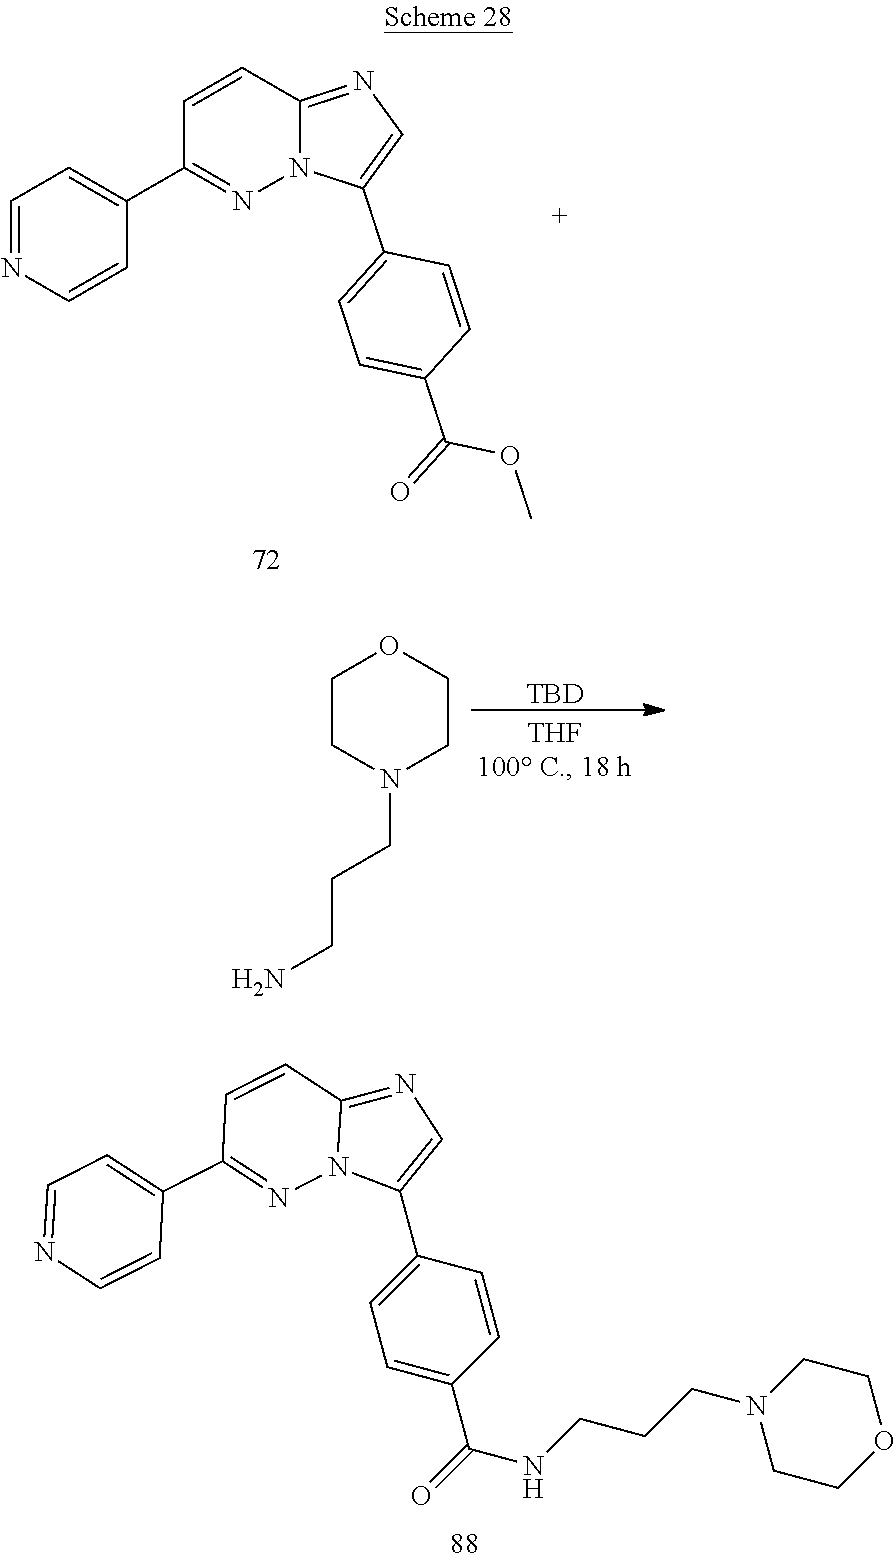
C1(C2=CN=C3N2N=C(C2=CC=NC=C2)C=C3)=CC=C(C(=O)NCCCN2CCOCC2)C=C1.C1=NC=CC(C2=NN3C(=NC=C3C3=CC=C(C(=O)OC)C=C3)C=C2)=C1.[TBD].C1CN(CCCN)CCO1
